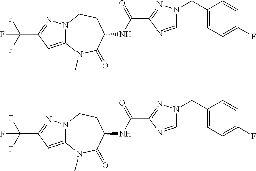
C1(CN2C=NC(C(NC3CCN4C(=CC(C(F)(F)F)=N4)N(C)C3=O)=O)=N2)=CC=C(F)C=C1.C1(CN2C=NC(C(NC3CCN4C(=CC(C(F)(F)F)=N4)N(C)C3=O)=O)=N2)=CC=C(F)C=C1
